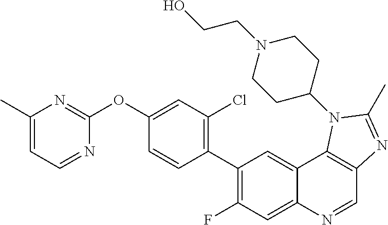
C1(C)=CC=NC(OC2=CC(Cl)=C(C3=C(F)C=C4C(=C3)C3=C(C=N4)N=C(C)N3C3CCN(CCO)CC3)C=C2)=N1
